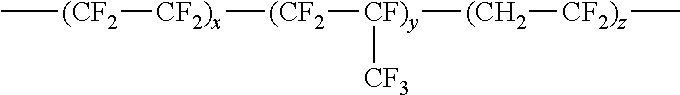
C[(CF2][CF2)x][(CF2][CF)y]([(CH2][CF2)z]C)[CF3]
